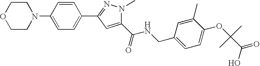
C1CN(C2=CC=C(C3=NN(C)C(C(NCC4=CC=C(OC(C)(C)C(O)=O)C(C)=C4)=O)=C3)C=C2)CCO1
